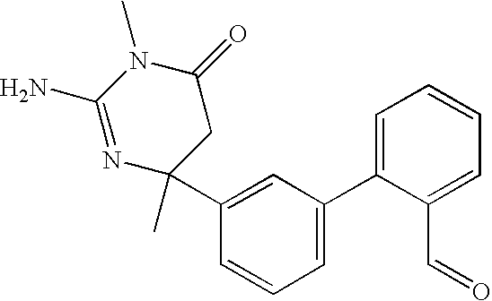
N1=C(N)N(C)C(=O)CC1(C)C1=CC(C2=CC=CC=C2C=O)=CC=C1
